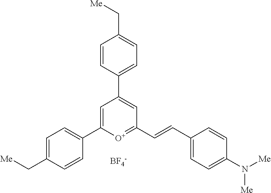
[BF4-].C1=C(C2=CC=C(C[Me])C=C2)[O+]=C(C=CC2=CC=C(N([Me])[Me])C=C2)C=C1C1=CC=C(C[Me])C=C1
